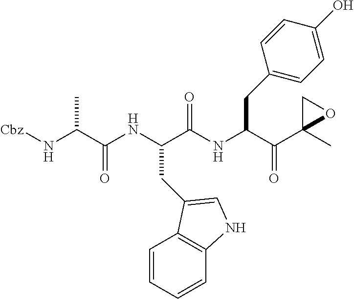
N(C(C(NC(C(NC(C(C1(C)OC1)=O)CC1=CC=C(O)C=C1)=O)CC1=CNC2=C1C=CC=C2)=O)C)[Cbz]
